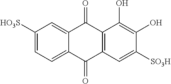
C12=C(C(=O)C3=CC([HO3S])=CC=C3C1=O)C(O)=C(O)C([SO3H])=C2
